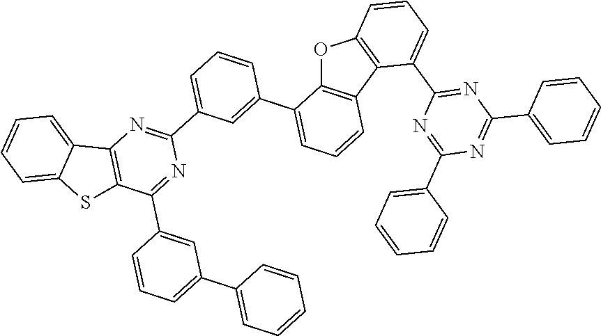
O1C2=C(C3=C1C=CC=C3C1=NC(C3=CC=CC=C3)=NC(C3=CC=CC=C3)=N1)C=CC=C2C1=CC(C2=NC3=C(C(C4=CC(C5=CC=CC=C5)=CC=C4)=N2)SC2=CC=CC=C32)=CC=C1
